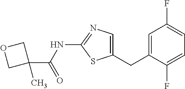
C1(C(=O)NC2=NC=C(CC3=CC(F)=CC=C3F)S2)(C)COC1
